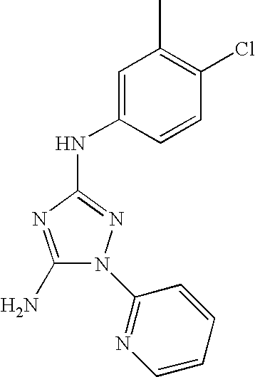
C1(N)=NC(NC2=CC(C)=C(Cl)C=C2)=NN1C1=NC=CC=C1
